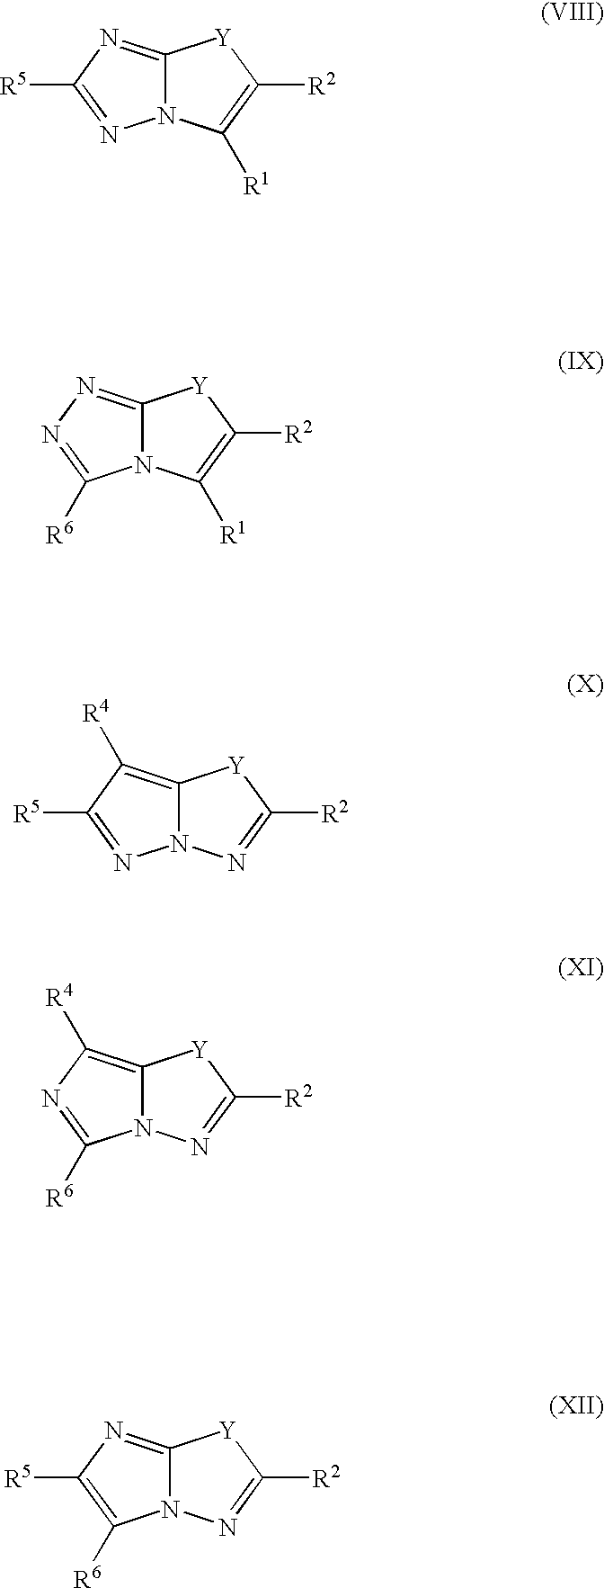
N12C(=NC([R5])=N1)[Y]C([R2])=C2[R1].N12C(=NN=C1[R6])[Y]C([R2])=C2[R1].N12C(=C([R4])C([R5])=N1)[Y]C([R2])=N2.N12C(=C([R4])N=C1[R6])[Y]C([R2])=N2.N12C(=NC([R5])=C1[R6])[Y]C([R2])=N2
